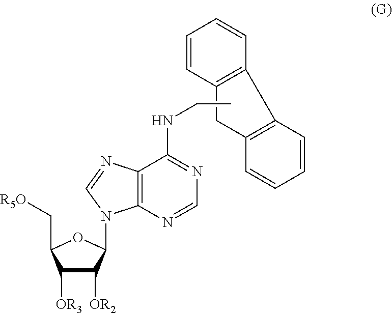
C1([OR3])C([OR2])C(N2C3=C(C(NCC)=NC=N3)N=C2)OC1C[R5O].C12=C(C3=C(C1)C=CC=C3)C=CC=C2
